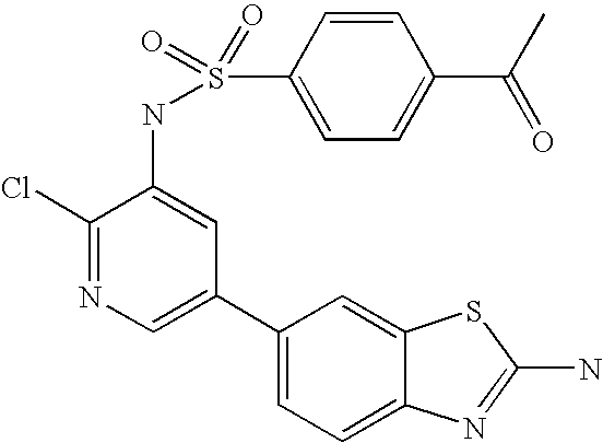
C1(Cl)=NC=C(C2=CC=C3C(=C2)SC(N)=N3)C=C1NS(C1=CC=C(C(C)=O)C=C1)(=O)=O
